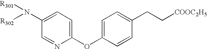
C1(OC2=CC=C(CC[COOC2H5])C=C2)=CC=C(N([R302])[R301])C=N1
